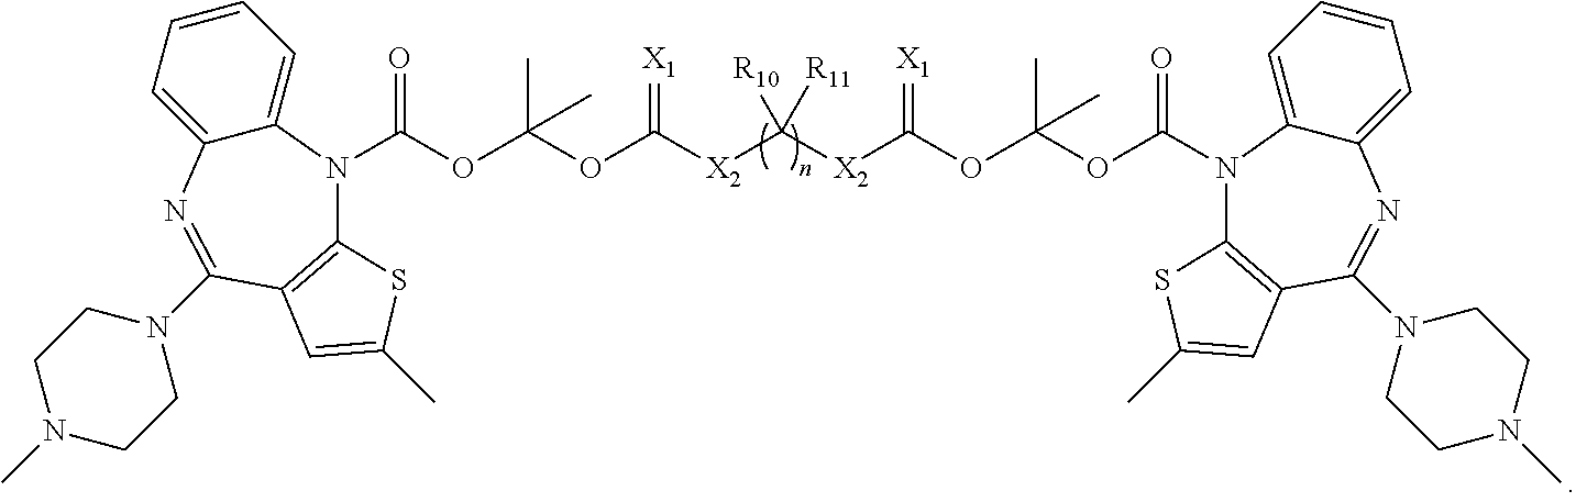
C(OC(OC([X2]C([X2]C(OC(OC(=O)N1C2=CC=CC=C2N=C(N2CCN(C)CC2)C2=C1SC(C)=C2)(C)C)=[X1])([R10])[R11])=[X1])(C)C)(=O)N1C2=CC=CC=C2N=C(N2CCN(C)CC2)C2=C1SC(C)=C2
